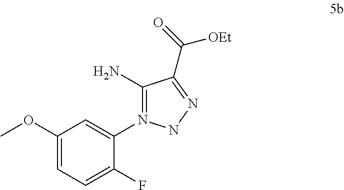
C1(OC)=CC=C(F)C(N2=C(N)C(C([OEt])=O)=NN2)=C1
